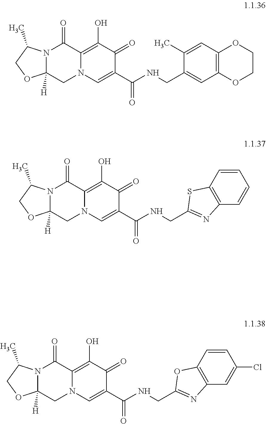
C1COC2=C(O1)C=C(C)C(CNC(=O)C1=CN3C(=C(O)C1=O)C(=O)N1C([H])(OCC1C)C3)=C2.N12C([H])(OCC1C)CN1C=C(C(=O)NCC3=NC4=C(S3)C=CC=C4)C(=O)C(O)=C1C2=O.C1(C)COC2([H])N1C(=O)C1=C(O)C(=O)C(C(=O)NCC3=NC4=C(O3)C=CC(Cl)=C4)=CN1C2
